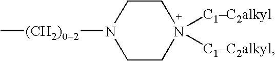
C1CN([C1C2alkyl])([C1C2alkyl])CCN1[(CH2)02]C
